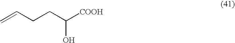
C=CCCC([COOH])O
